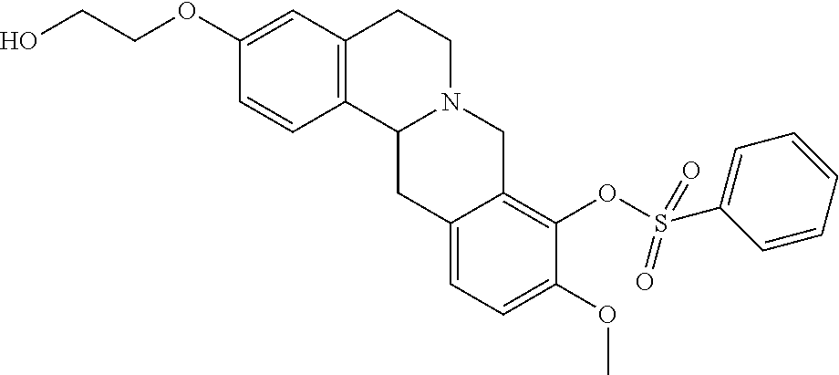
C1=CC2=C(C=C1OCCO)CCN1C2CC2=CC=C(OC)C(OS(C3=CC=CC=C3)(=O)=O)=C2C1
